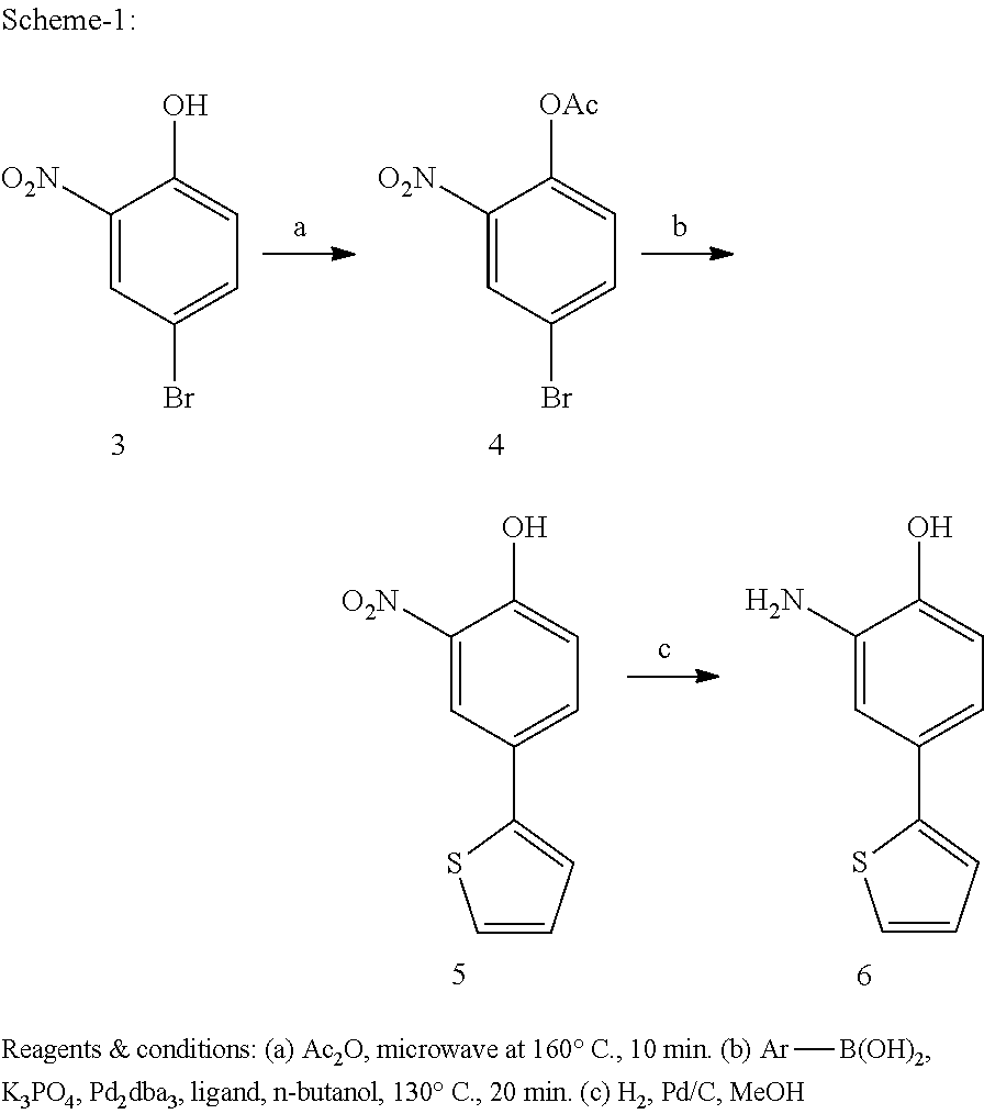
C1([O2N])=CC(Br)=CC=C1[OAc].C1([O2N])=CC(Br)=CC=C1O.C1([O2N])=CC(C2=CC=CS2)=CC=C1O.C1(N)=CC(C2=CC=CS2)=CC=C1O.[Ar][B(OH)2]
